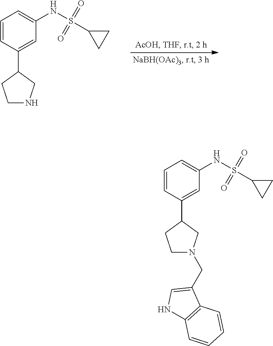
C1=CC(C2CCNC2)=CC(NS(C2CC2)(=O)=O)=C1.C1=CC(C2CCN(CC3=CNC4=C3C=CC=C4)C2)=CC(NS(C2CC2)(=O)=O)=C1
